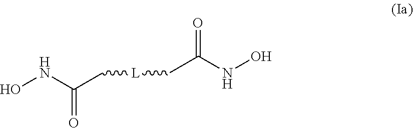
C(C(NO)=O)[L]CC(NO)=O
